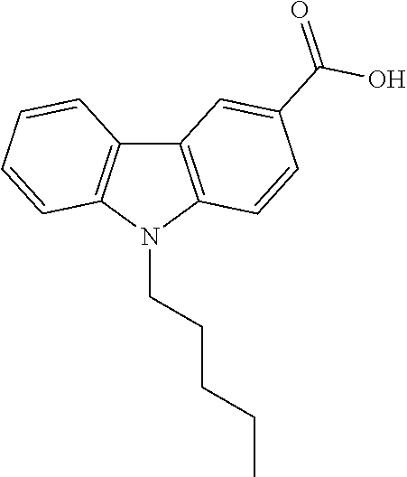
C12=C(N(CCCCC)C3=C1C=CC=C3)C=CC(C(=O)O)=C2
